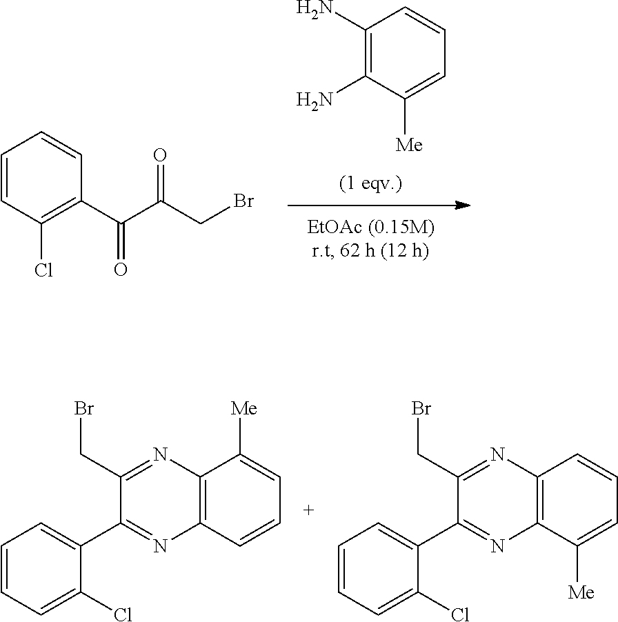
C1(N)=C(N)C([Me])=CC=C1.C1=CC(Cl)=C(C(C(CBr)=O)=O)C=C1.C12=C(C=CC=C1[Me])N=C(C1=CC=CC=C1Cl)C(CBr)=N2.C12=C(N=C(C3=CC=CC=C3Cl)C(CBr)=N1)C([Me])=CC=C2
